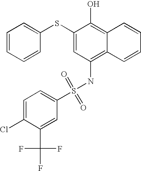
C1=CC=CC(SC2=CC(NS(=O)(=O)C3=CC=C(Cl)C(C(F)(F)F)=C3)=C3C(=C2O)C=CC=C3)=C1
